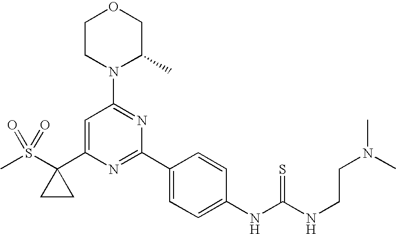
CS(C1(C2=CC(N3C(C)COCC3)=NC(C3=CC=C(NC(=S)NCCN(C)C)C=C3)=N2)CC1)(=O)=O
